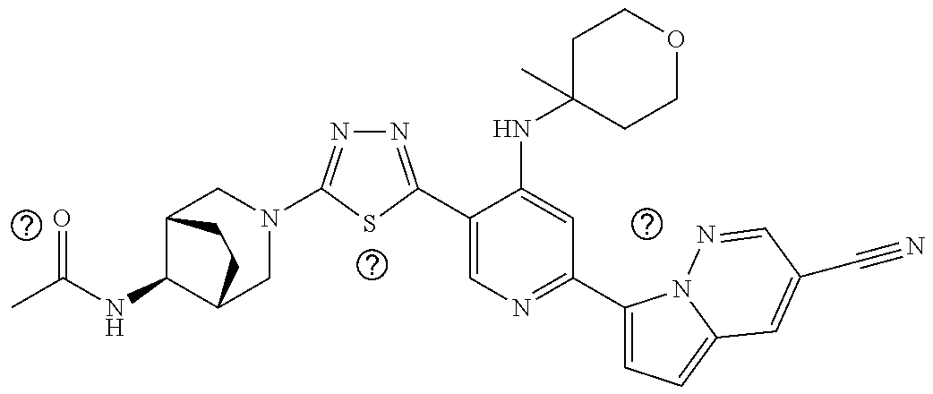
C1(C2=NN=C(N3CC4C(NC(=O)C)C(C3)CC4)S2)=CN=C(C2=CC=C3N2N=CC(C#N)=C3)C=C1NC1(C)CCOCC1
